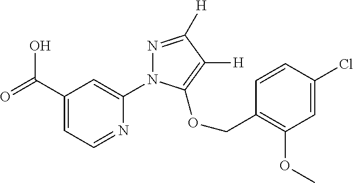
OC(C1=CC=NC(N2N=C([H])C([H])=C2OCC2=C(OC)C=C(Cl)C=C2)=C1)=O
